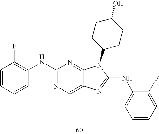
N(C1=NC=C2C(=N1)N(C1CCC(O)CC1)C(NC1=CC=CC=C1F)=N2)C1=C(F)C=CC=C1
